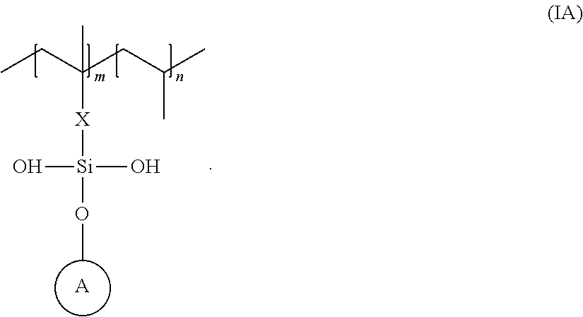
CCC(CC(C)C)([X][Si](OC)(O)O)C.[A]
